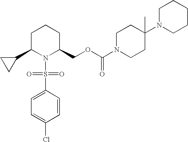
C1C(C2CC2)N(S(C2=CC=C(Cl)C=C2)(=O)=O)C(COC(N2CCC(N3CCCCC3)(C)CC2)=O)CC1
